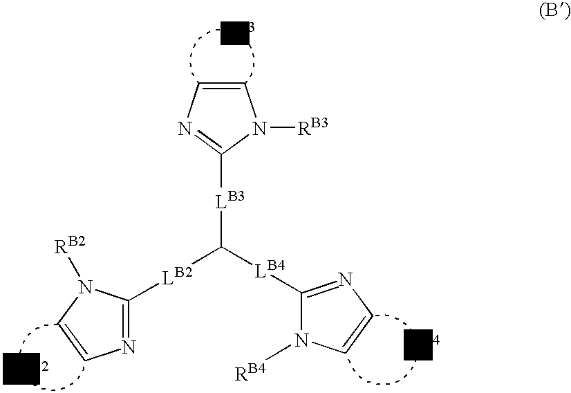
C1=CN=C([LB3]C([LB2]C2=NC=CN2[RB2])[LB4]C2=NC=CN2[RB4])N1[RB3]
